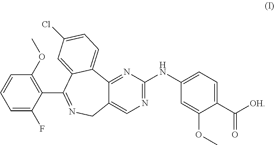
C1=CC=C(F)C(C2=NCC3=CN=C(NC4=CC=C(C([OH])=O)C(OC)=C4)N=C3C3=CC=C(Cl)C=C32)=C1OC
